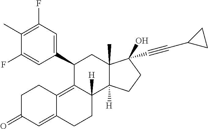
CC1=C(F)C=C(C2C3=C4C(=CC(=O)CC4)CCC3([H])C3([H])C(C)(C2)C(O)(C#CC2CC2)CC3)C=C1F
